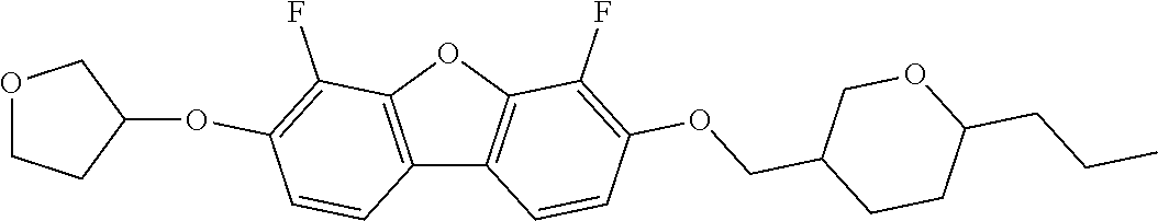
C12=C(OC3=C1C=CC(OCC1CCC(CCC)OC1)=C3F)C(F)=C(OC1CCOC1)C=C2
